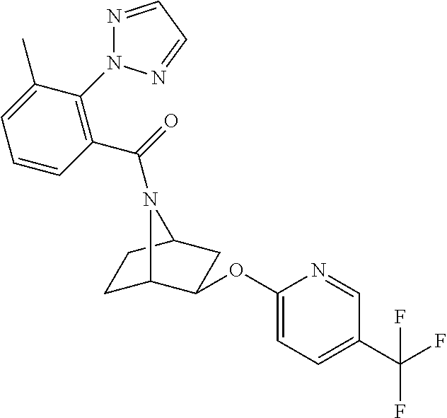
C1C2C(OC3=CC=C(C(F)(F)F)C=N3)CC(C1)N2C(C1=C(N2N=CC=N2)C(C)=CC=C1)=O
